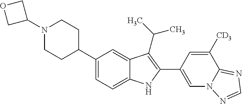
C1(C2CCN(C3COC3)CC2)=CC=C2C(=C1)C(C(C)C)=C(C1=CN3C(=NC=N3)C([CD3])=C1)N2
